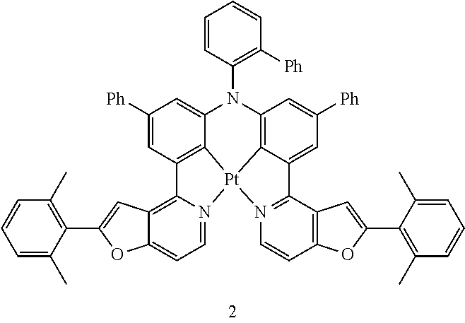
C1([Ph])=CC2=C3C(=C1)N(C1=C([Ph])C=CC=C1)C1=C4C(=CC([Ph])=C1)C1=N(C=CC5=C1C=C(C1=C(C)C=CC=C1C)O5)[Pt]34N1=CC=C3C(=C21)C=C(C1=C(C)C=CC=C1C)O3
